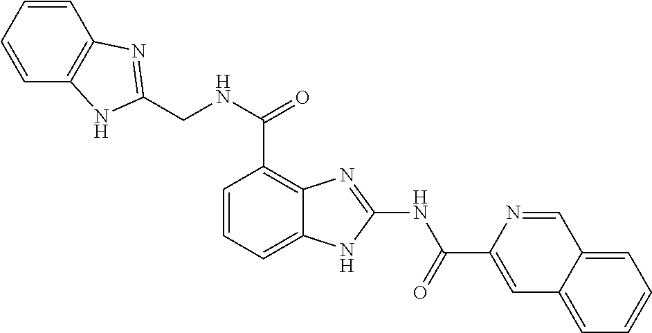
C1=CC=C2C(=C1C(=O)NCC1=NC3=C(C=CC=C3)N1)N=C(NC(C1=CC3=CC=CC=C3C=N1)=O)N2
